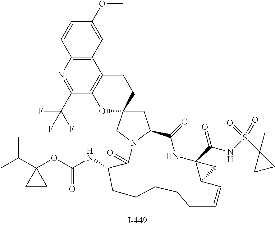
C1=CC2=C(C=C1OC)C1=C(C(C(F)(F)F)=N2)OC2(CC1)CC1N(C2)C(=O)C(NC(OC2(C(C)C)CC2)=O)CCCCCC=CC2C(C(NS(C3(C)CC3)(=O)=O)=O)(NC1=O)C2
